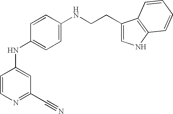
C1=CC(NCCC2=CNC3=C2C=CC=C3)=CC=C1NC1=CC(C#N)=NC=C1
